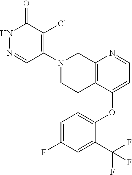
C1=C(OC2=CC=C(F)C=C2C(F)(F)F)C2=C(N=C1)CN(C1=C(Cl)C(=O)NN=C1)CC2
